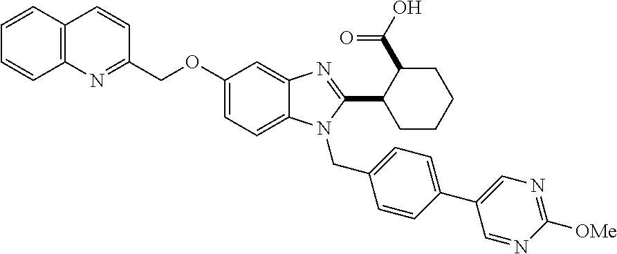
C1(COC2=CC=C3N(CC4=CC=C(C5=CN=C([OMe])N=C5)C=C4)C(C4CCCCC4C(O)=O)=NC3=C2)=NC2=C(C=C1)C=CC=C2
